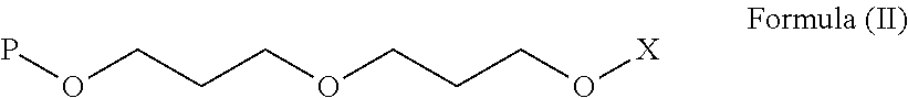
POCCCOCCCO[X]
